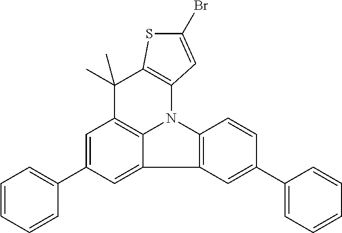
C1=C(C2=CC=CC=C2)C=C2C3=C1C(C)(C)C1=C(N3C3=C2C=C(C2=CC=CC=C2)C=C3)C=C(Br)S1
